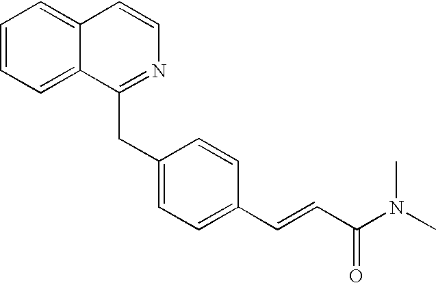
C1=CC=C2C(=C1)C=CN=C2CC1=CC=C(C=CC(N(C)C)=O)C=C1
